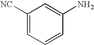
C1([NC])=CC=CC(N)=C1
